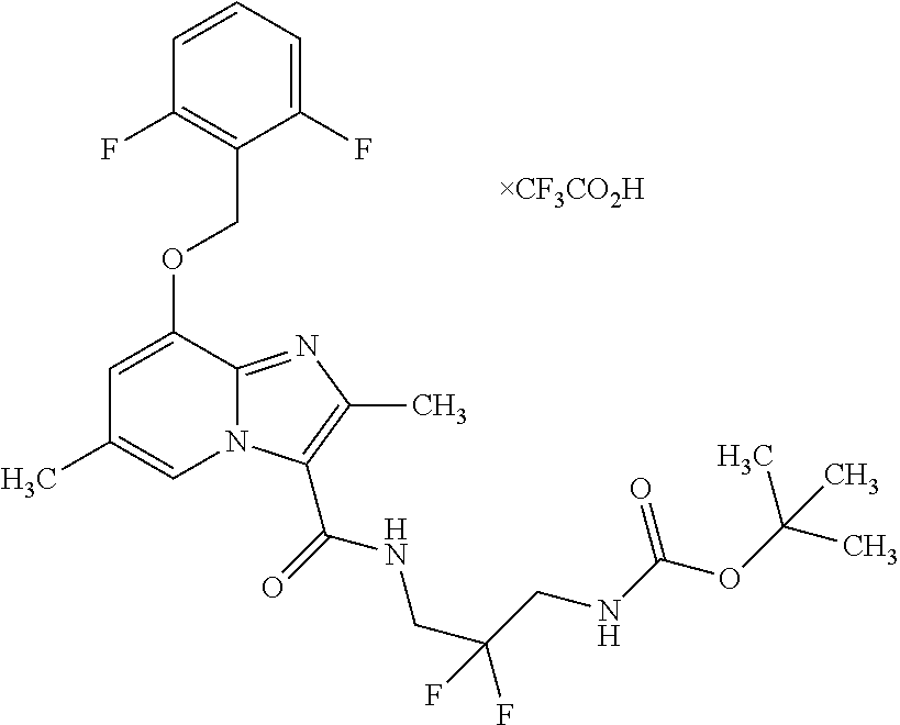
C1=CC=C(F)C(COC2=CC(C)=CN3C2=NC(C)=C3C(=O)NCC(F)(CNC(OC(C)(C)C)=O)F)=C1F
